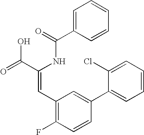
C1=C(C(=O)NC(C(=O)O)=CC2=C(F)C=CC(C3=CC=CC=C3Cl)=C2)C=CC=C1
